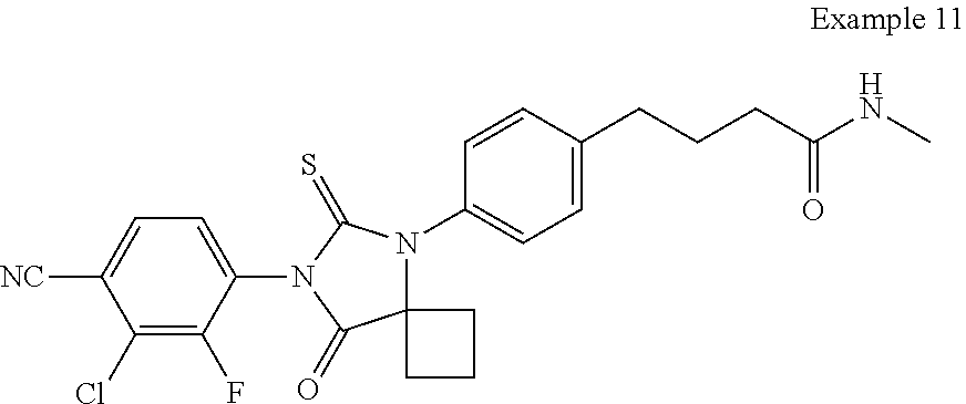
C1(Cl)=C(F)C(N2C(=S)N(C3=CC=C(CCCC(=O)NC)C=C3)C3(C2=O)CCC3)=CC=C1[NC]
